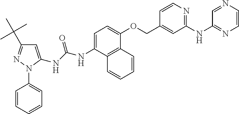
N(C1=CC=C(OCC2=CC(NC3=NC=CN=C3)=NC=C2)C2=C1C=CC=C2)C(NC1=CC(C(C)(C)C)=NN1C1=CC=CC=C1)=O
